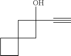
C12(CCC1)CC(C#C)(O)C2
